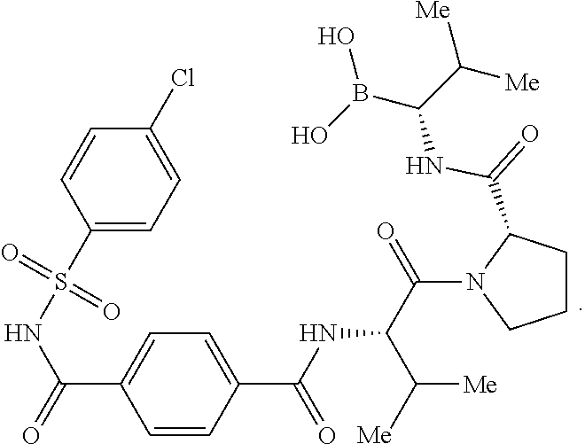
C1=CC(C(=O)NC(C([Me])[Me])C(=O)N2CCCC2C(=O)NC(B(O)O)C([Me])[Me])=CC=C1C(NS(=O)(=O)C1=CC=C(Cl)C=C1)=O
